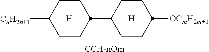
[H].C1CC(C2CCC([OCmH2m+1])CC2)CCC1[CnH2n+1].[H].[CCH-nOm]
